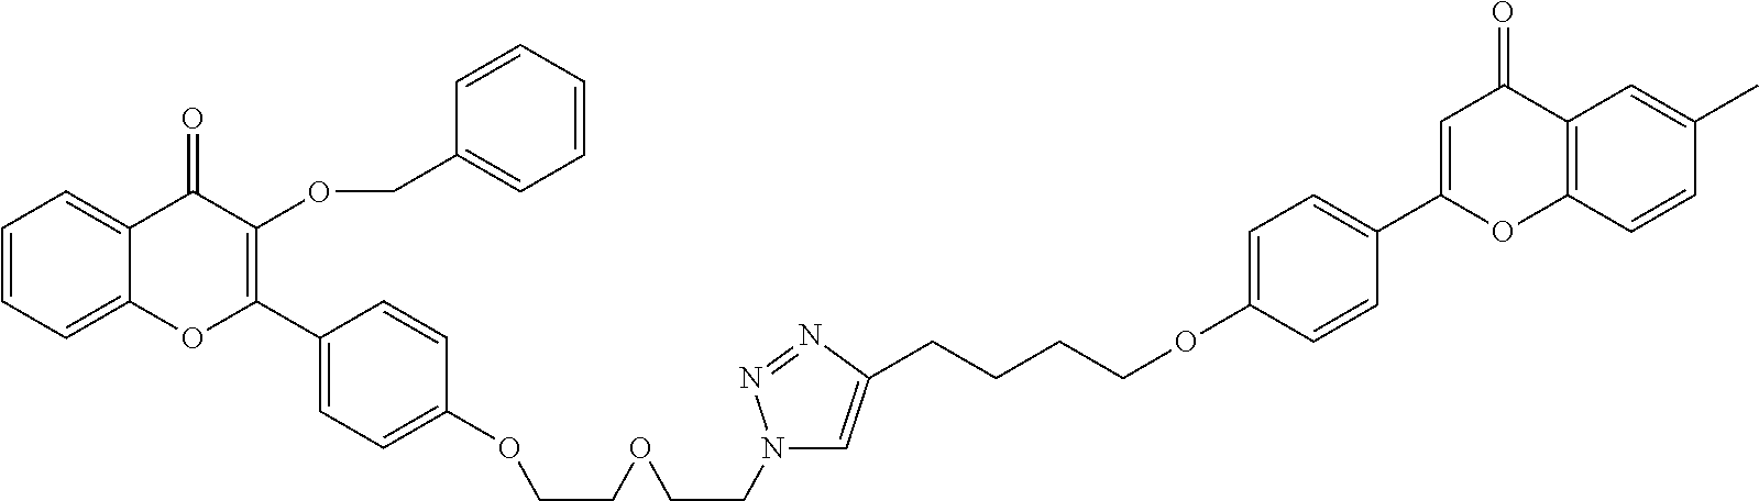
C1=CC=C2C(=C1)C(=O)C(OCC1=CC=CC=C1)=C(C1=CC=C(OCCOCCN3C=C(CCCCOC4=CC=C(C5=CC(=O)C6=C(O5)C=CC(C)=C6)C=C4)N=N3)C=C1)O2
